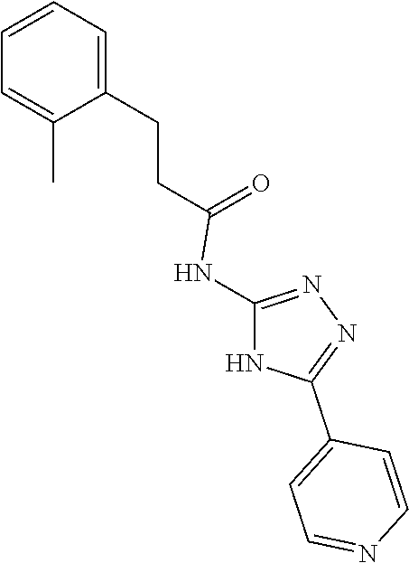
C1=C(CCC(=O)NC2=NN=C(C3=CC=NC=C3)N2)C(C)=CC=C1
